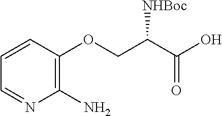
C1=NC(N)=C(OCC(C(O)=O)[NHBoc])C=C1
